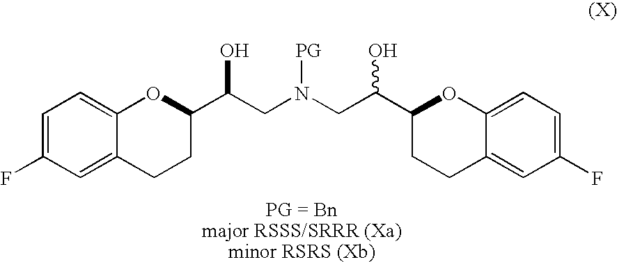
C1=C(F)C=C2C(=C1)OC(C(CN(CC(C1CCC3=CC(F)=CC=C3O1)O)[PG])O)CC2
